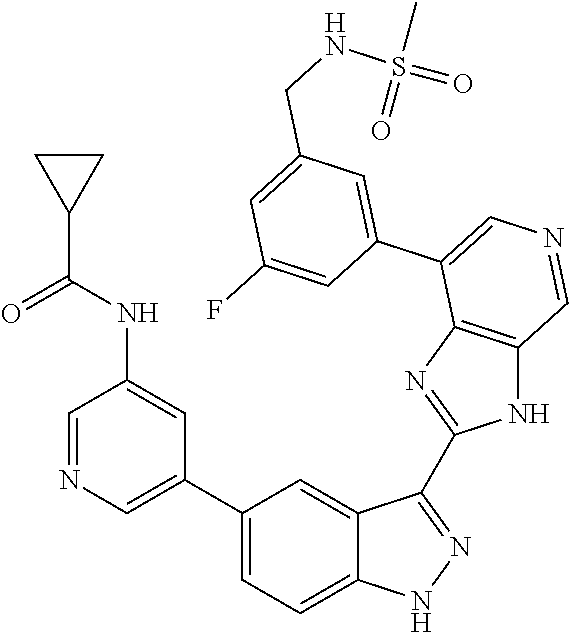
C1(C2=CN=CC(NC(C3CC3)=O)=C2)=CC=C2C(=C1)C(C1=NC3=C(N1)C=NC=C3C1=CC(CNS(=O)(C)=O)=CC(F)=C1)=NN2
